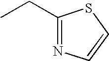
CCC1=NC=CS1
